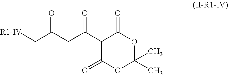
C(C(CC(C1C(=O)OC(C)(C)OC1=O)=O)=O)[R1-IV]
